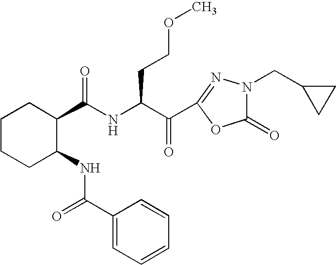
N(C(C(C1=NN(CC2CC2)C(=O)O1)=O)CCOC)C(=O)C1C(NC(C2=CC=CC=C2)=O)CCCC1
